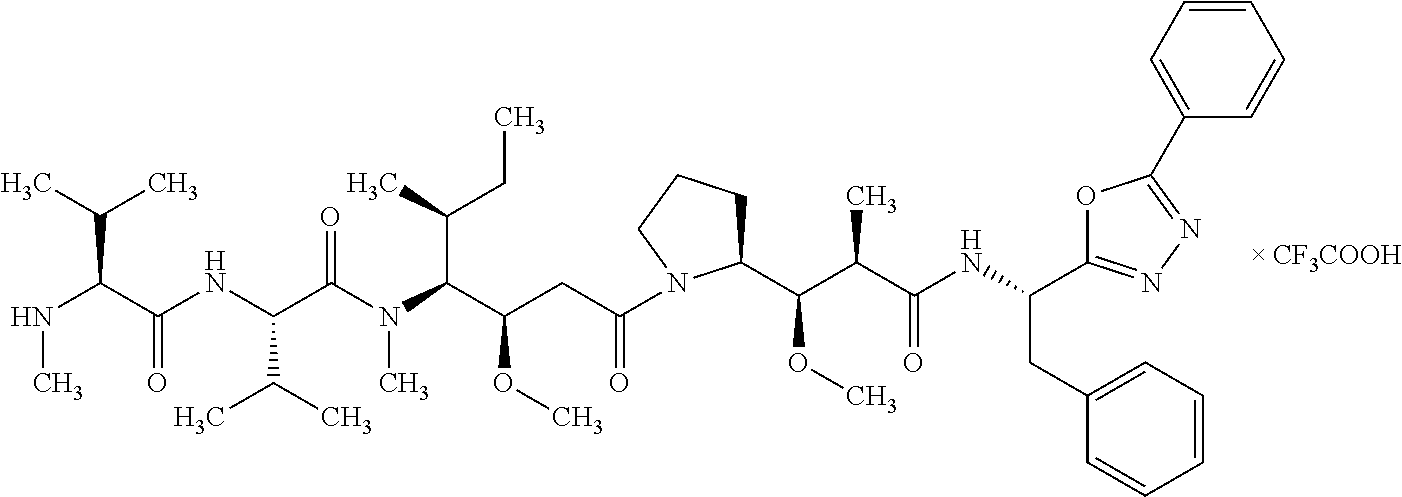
C(NC)(C(NC(C(N(C)C(C(C)CC)C(CC(=O)N1C(C(C(C(NC(CC2=CC=CC=C2)C2=NN=C(C3=CC=CC=C3)O2)=O)C)OC)CCC1)OC)=O)C(C)C)=O)C(C)C
